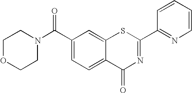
C1=CC=CN=C1C1=NC(=O)C2=CC=C(C(=O)N3CCOCC3)C=C2S1
